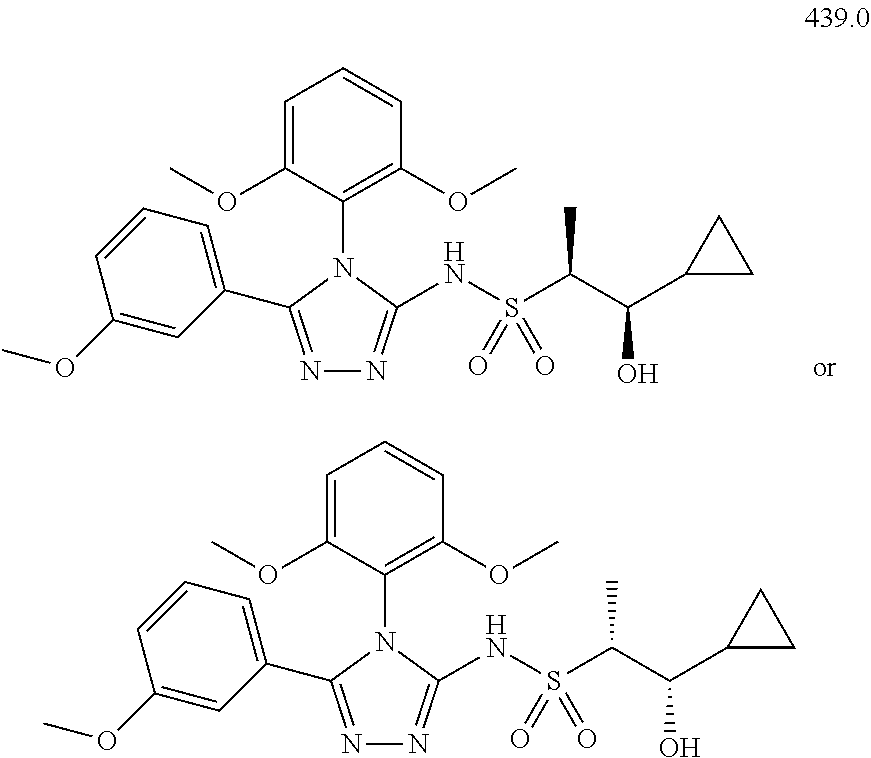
C1=C(OC)C(N2C(NS(C(C(C3CC3)O)C)(=O)=O)=NN=C2C2=CC=CC(OC)=C2)=C(OC)C=C1.C1=C(OC)C(N2C(NS(C(C(C3CC3)O)C)(=O)=O)=NN=C2C2=CC=CC(OC)=C2)=C(OC)C=C1
